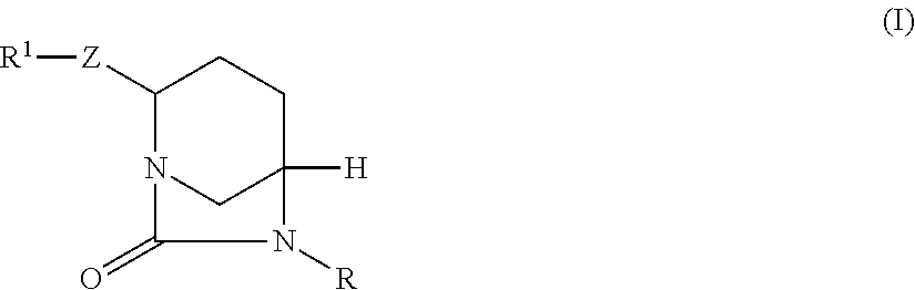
C1([Z][R1])N2CC([H])(CC1)N([R])C2=O
